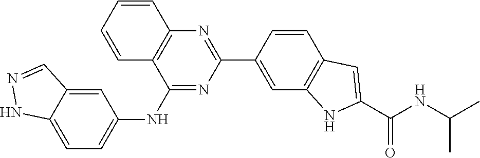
C12=C(N=C(C3=CC4=C(C=C3)C=C(C(NC(C)C)=O)N4)N=C1NC1=CC=C3C(=C1)C=NN3)C=CC=C2
